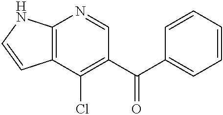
C12=C(C(Cl)=C(C(C3=CC=CC=C3)=O)C=N1)C=CN2
